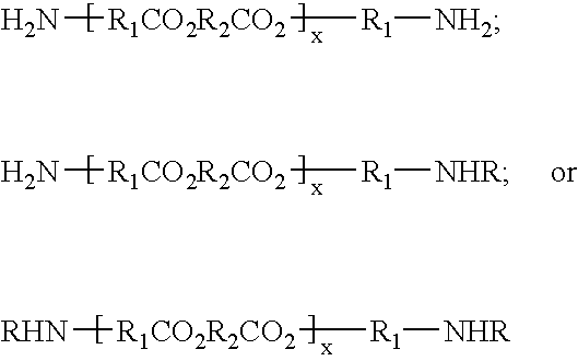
N[R1CO2R2CO2][R1][NH2].N[R1CO2R2CO2][R1][NHR].[RHN][R1CO2R2CO2][R1][NHR]
